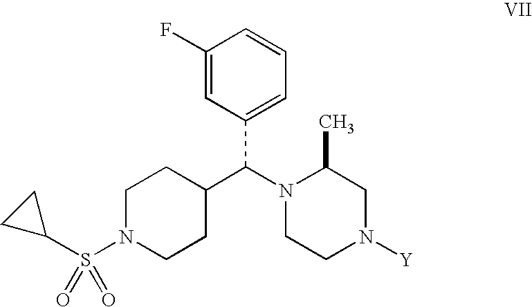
C1N(S(C2CC2)(=O)=O)CCC(C(N2CCN([Y])CC2C)C2=CC=CC(F)=C2)C1
